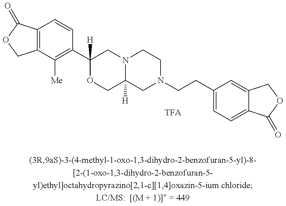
C12=C(C(=O)OC1)C=CC(C1([H])OCC3([H])N(C1)CCN(CCC1=CC=C4C(=C1)COC4=O)C3)=C2[Me]
